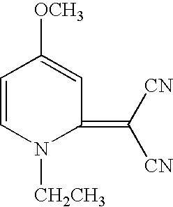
C1=CN([CH2CH3])C(=C([CN])[CN])C=C1[OCH3]
